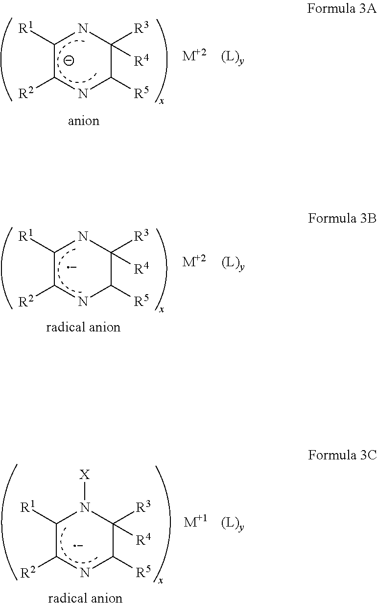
C1([R1])C([R2])NC([R5])C([R3])([R4])N1.[M+2].C1([R1])C([R2])NC([R5])C([R3])([R4])N1.[M+2].C1([R1])C([R2])NC([R5])C([R3])([R4])N1[X].[M+1].[(L)y]
